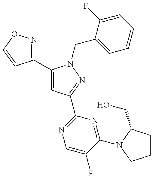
C1(C2=CC(C3=NC=C(F)C(N4C(CO)CCC4)=N3)=NN2CC2=CC=CC=C2F)=NOC=C1
